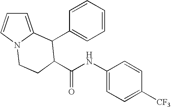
C1=C2N(C=C1)CCC(C(NC1=CC=C([CF3])C=C1)=O)C2C1=CC=CC=C1
